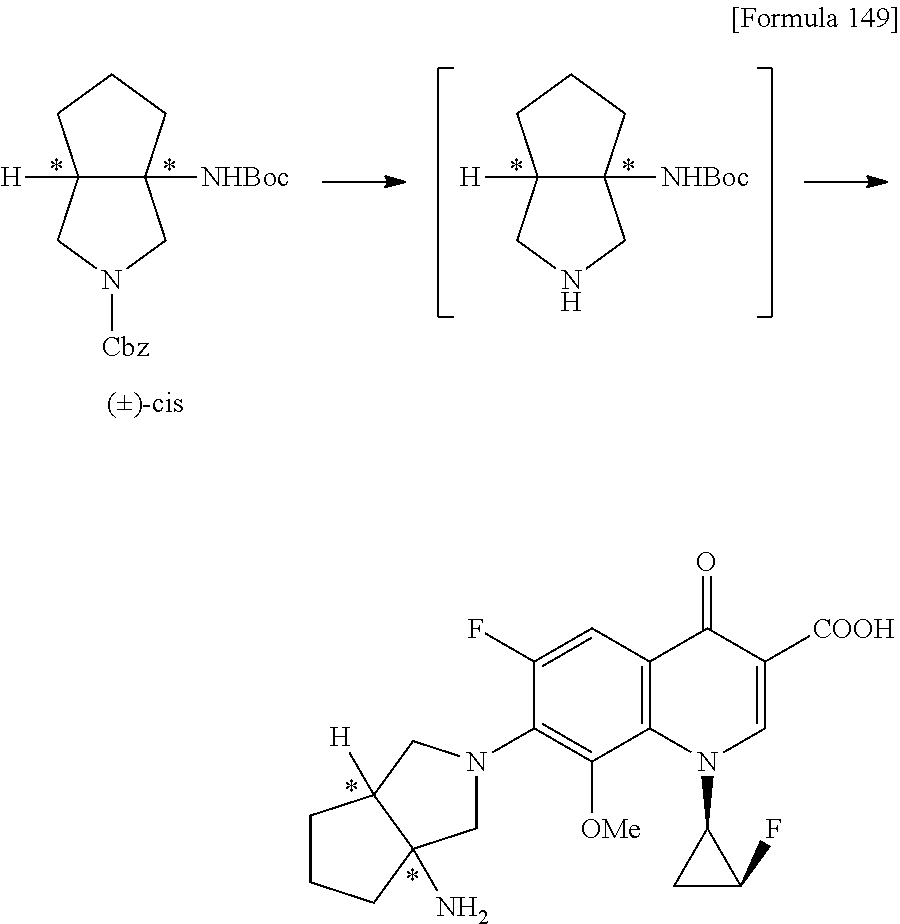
C12([H])C([NHBoc])(CCC1)CN([Cbz])C2.C12([H])C([NHBoc])(CCC1)CNC2.C1(F)=CC2=C(C([OMe])=C1N1CC3(N)C([H])(C1)CCC3)N(C1CC1F)C=C([COOH])C2=O
